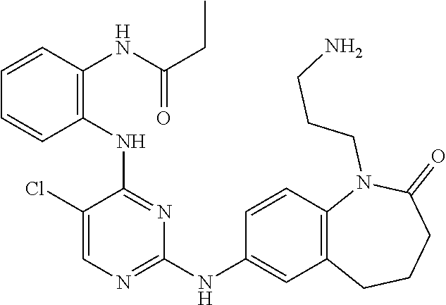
N(C1=NC(NC2=CC3=C(C=C2)N(CCCN)C(=O)CCC3)=NC=C1Cl)C1=C(NC(CC)=O)C=CC=C1
